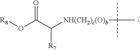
[R8]OC(C([R7])[NH(CH2)c(O)b]C(C)(C)C)=O
